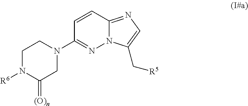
C1=CC2=NC=C(C[R5])N2N=C1N1CCN([R6])C(=[(O)n])C1
